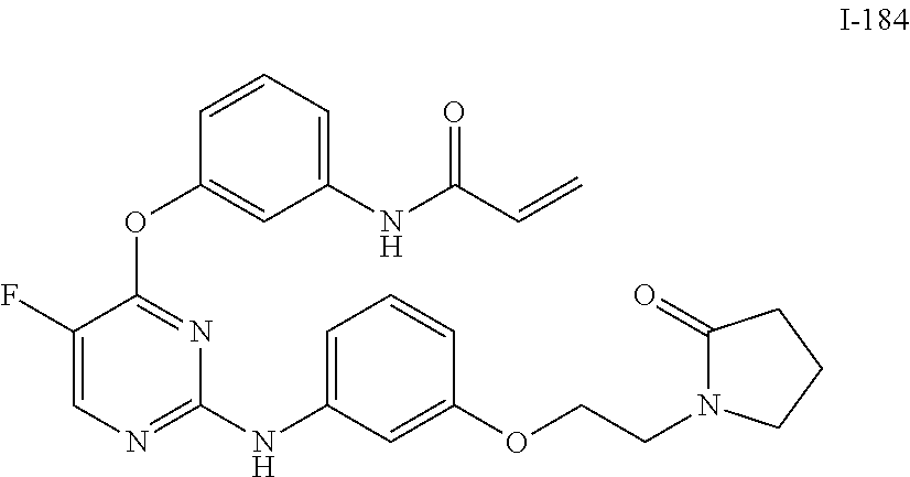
C1=C(NC2=NC=C(F)C(OC3=CC(NC(=O)C=C)=CC=C3)=N2)C=C(OCCN2C(=O)CCC2)C=C1
